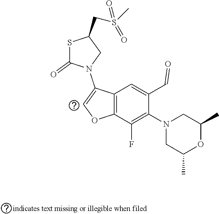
S1C(=O)N(C2=COC3=C2C=C(C=O)C(N2CC(C)OC(C)C2)=C3F)CC1CS(C)(=O)=O
